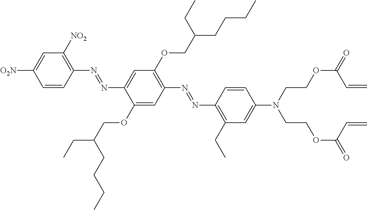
C1=CC(N=NC2=CC(OCC(CCCC)CC)=C(N=NC3=C(CC)C=C(N(CCOC(=O)C=C)CCOC(=O)C=C)C=C3)C=C2OCC(CC)CCCC)=C([NO2])C=C1[O2N]
